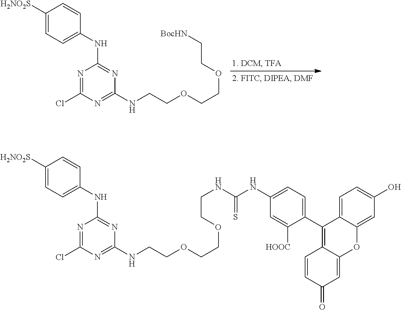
[H2NO2S]C1=CC=C(NC2=NC(NCCOCCOCC[BocHN])=NC(Cl)=N2)C=C1.[H2NO2S]C1=CC=C(NC2=NC(NCCOCCOCCNC(NC3=CC=C(C4=C5C(=CC(=O)C=C5)OC5=CC(O)=CC=C45)C([HOOC])=C3)=S)=NC(Cl)=N2)C=C1
